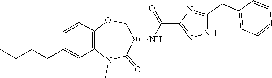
C1=CC2=C(N(C)C(=O)C(NC(C3=NNC(CC4=CC=CC=C4)=N3)=O)CO2)C=C1CCC(C)C
